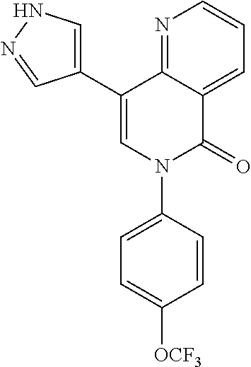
C1(C2=CN(C3=CC=C([OCF3])C=C3)C(=O)C3=CC=CN=C23)=CNN=C1
